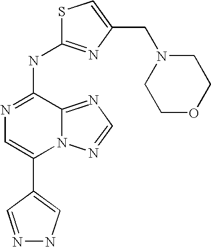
N12C(=NC=N1)C(NC1=NC(CN3CCOCC3)=CS1)=NC=C2C1=CNN=C1
